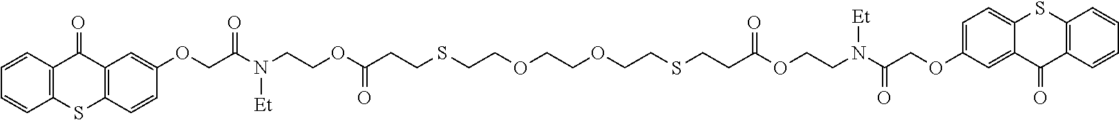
C1=CC2=C(C=C1)SC1=C(C2=O)C=C(OCC(N(CCOC(CCSCCOCCOCCSCCC(OCCN(C(COC2=CC=C3C(=C2)C(=O)C2=C(S3)C=CC=C2)=O)[Et])=O)=O)[Et])=O)C=C1
